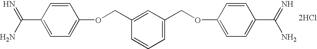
C1(C(N)=N)=CC=C(OCC2=CC(COC3=CC=C(C(=N)N)C=C3)=CC=C2)C=C1.[2HCl]
